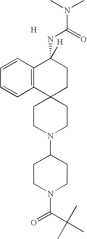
[H].C1CN(C2CCN(C(=O)C(C)(C)C)CC2)CCC12CCC(NC(=O)N(C)C)([H])C1=C2C=CC=C1
